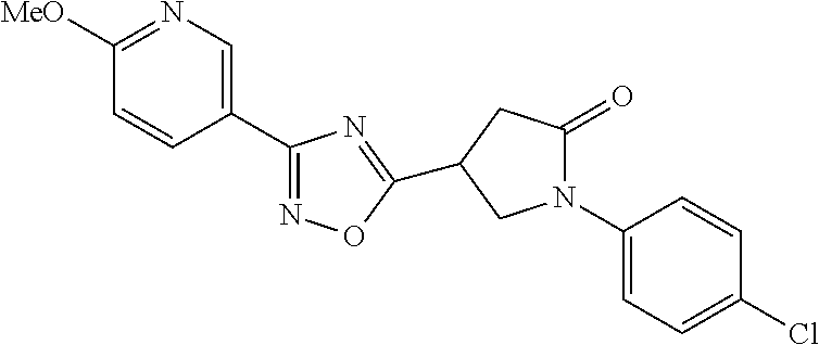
C1([MeO])=NC=C(C2=NOC(C3CC(=O)N(C4=CC=C(Cl)C=C4)C3)=N2)C=C1
